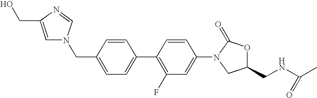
C1(CN2C=C(CO)N=C2)=CC=C(C2=C(F)C=C(N3CC(CNC(C)=O)OC3=O)C=C2)C=C1
